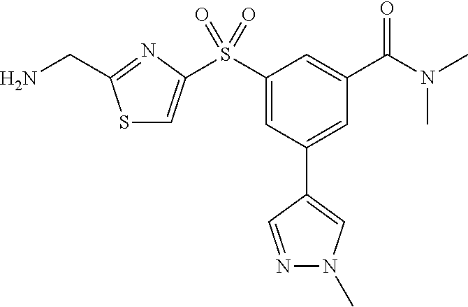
S1C=C(S(C2=CC(C3=CN(C)N=C3)=CC(C(N(C)C)=O)=C2)(=O)=O)N=C1CN
